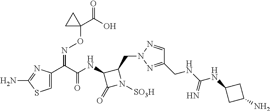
C1(CNC(NC2CC(N)C2)=N)=NN(CC2C(NC(C(C3=CSC(N)=N3)=NOC3(C(=O)O)CC3)=O)C(=O)N2[SO3H])N=C1
